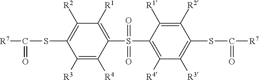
C1(S(C2=C([R4])C([R3])=C(SC([R7])=O)C([R2])=C2[R1])(=O)=O)=C([R1])C([R2])=C(SC([R7])=O)C([R3])=C1[R4]
